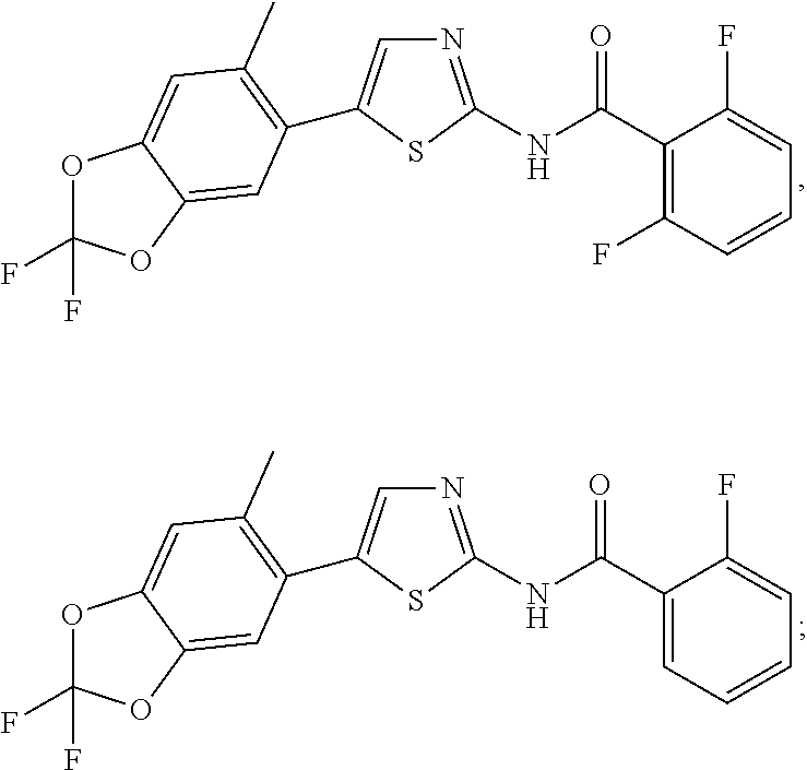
N1=C(NC(=O)C2=C(F)C=CC=C2F)SC(C2=C(C)C=C3OC(F)(F)OC3=C2)=C1.N1=C(NC(=O)C2=CC=CC=C2F)SC(C2=C(C)C=C3OC(F)(F)OC3=C2)=C1
